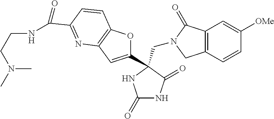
C(N1CC2=C(C1=O)C=C([OMe])C=C2)C1(C2=CC3=C(O2)C=CC(C(=O)NCCN(C)C)=N3)C(=O)NC(=O)N1
